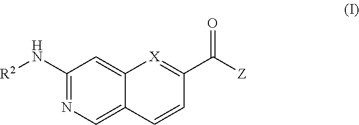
C1(N[R2])=NC=C2C(=C1)[X]=C(C([Z])=O)C=C2
